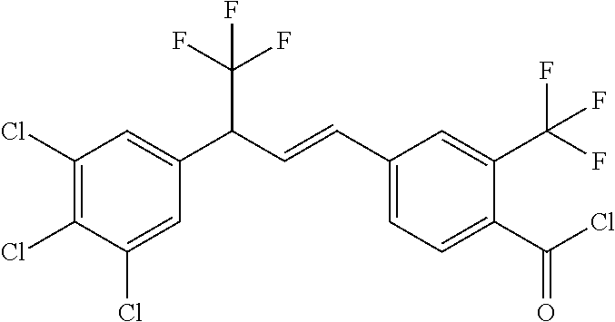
C1(Cl)=C(Cl)C(Cl)=CC(C(C=CC2=CC=C(C(=O)Cl)C(C(F)(F)F)=C2)C(F)(F)F)=C1
